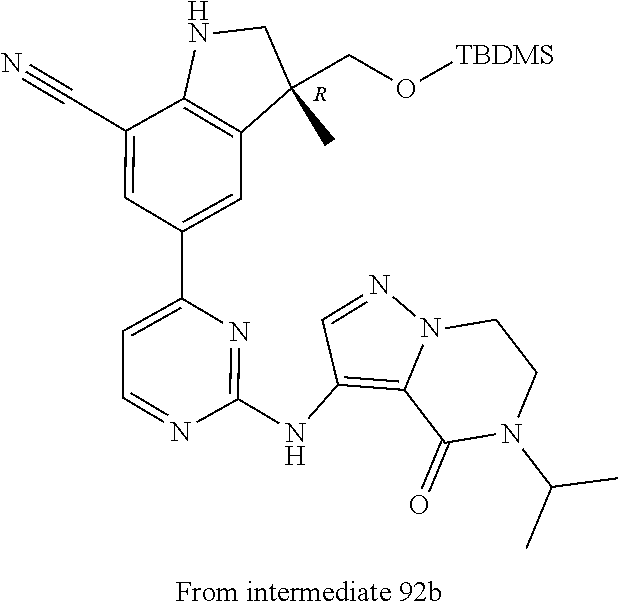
C1NC2=C(C1(C)CO[TBDMS])C=C(C1=CC=NC(NC3=C4N(N=C3)CCN(C(C)C)C4=O)=N1)C=C2C#N.[R]
